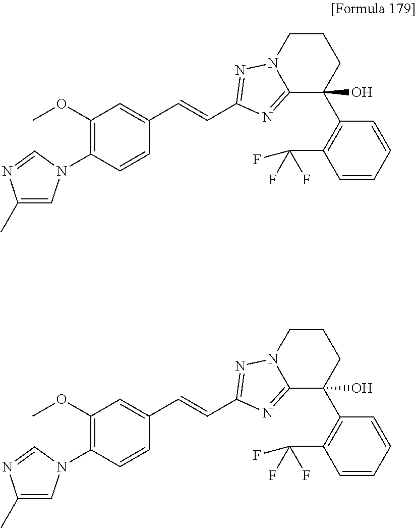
C1(OC)=C(N2C=C(C)N=C2)C=CC(C=CC2=NN3CCCC(C4=C(C(F)(F)F)C=CC=C4)(O)C3=N2)=C1.C1(OC)=C(N2C=C(C)N=C2)C=CC(C=CC2=NN3CCCC(C4=C(C(F)(F)F)C=CC=C4)(O)C3=N2)=C1
